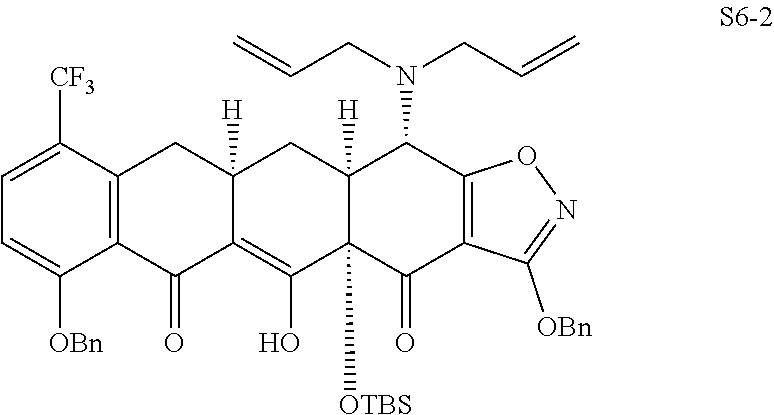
C1=C([CF3])C2=C(C([OBn])=C1)C(=O)C1=C(O)C3([OTBS])C([H])(CC1([H])C2)C(N(CC=C)CC=C)C1=C(C3=O)C([OBn])=NO1
